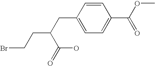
BrCCC(C(O)=O)CC1=CC=C(C(=O)OC)C=C1
